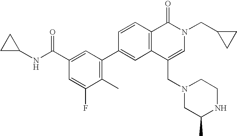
C1C(NC(C2=CC(C3=CC4=C(C=C3)C(=O)N(CC3CC3)C=C4CN3CC(C)NCC3)=C(C)C(F)=C2)=O)C1
